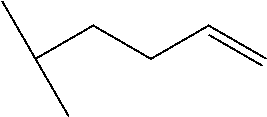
C(CCC=C)(C)C
